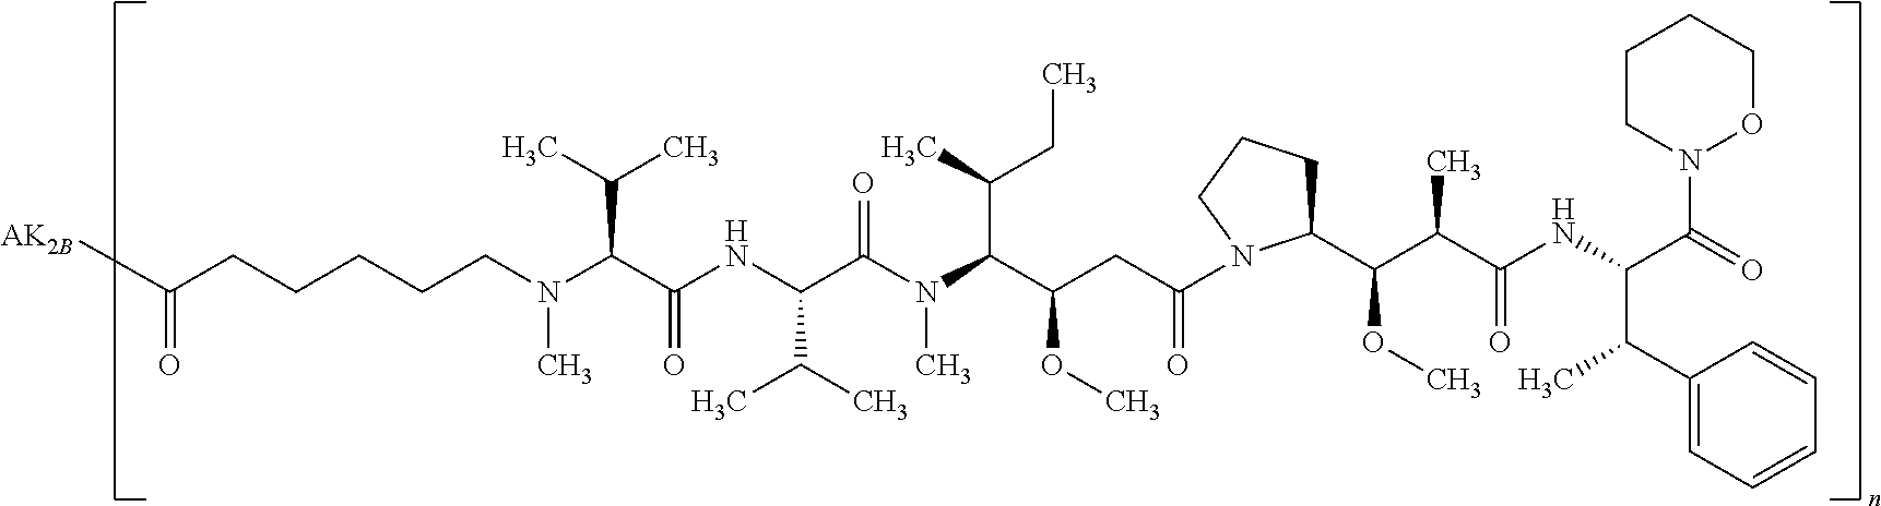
C1(C(OC)C(C(=O)NC(C(=O)N2OCCCC2)C(C)C2=CC=CC=C2)C)CCCN1C(=O)CC(C(N(C(C(NC(C(N(CCCCCC([AK2B])=O)C)C(C)C)=O)C(C)C)=O)C)C(CC)C)OC
